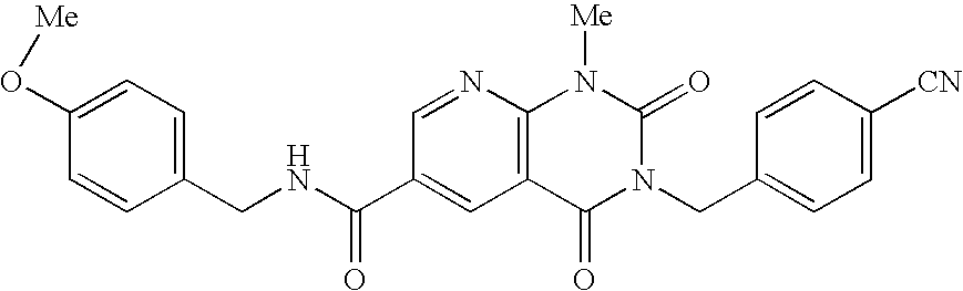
C1=C(O[Me])C=CC(CNC(C2=CC3=C(N=C2)N([Me])C(=O)N(CC2=CC=C([CN])C=C2)C3=O)=O)=C1
